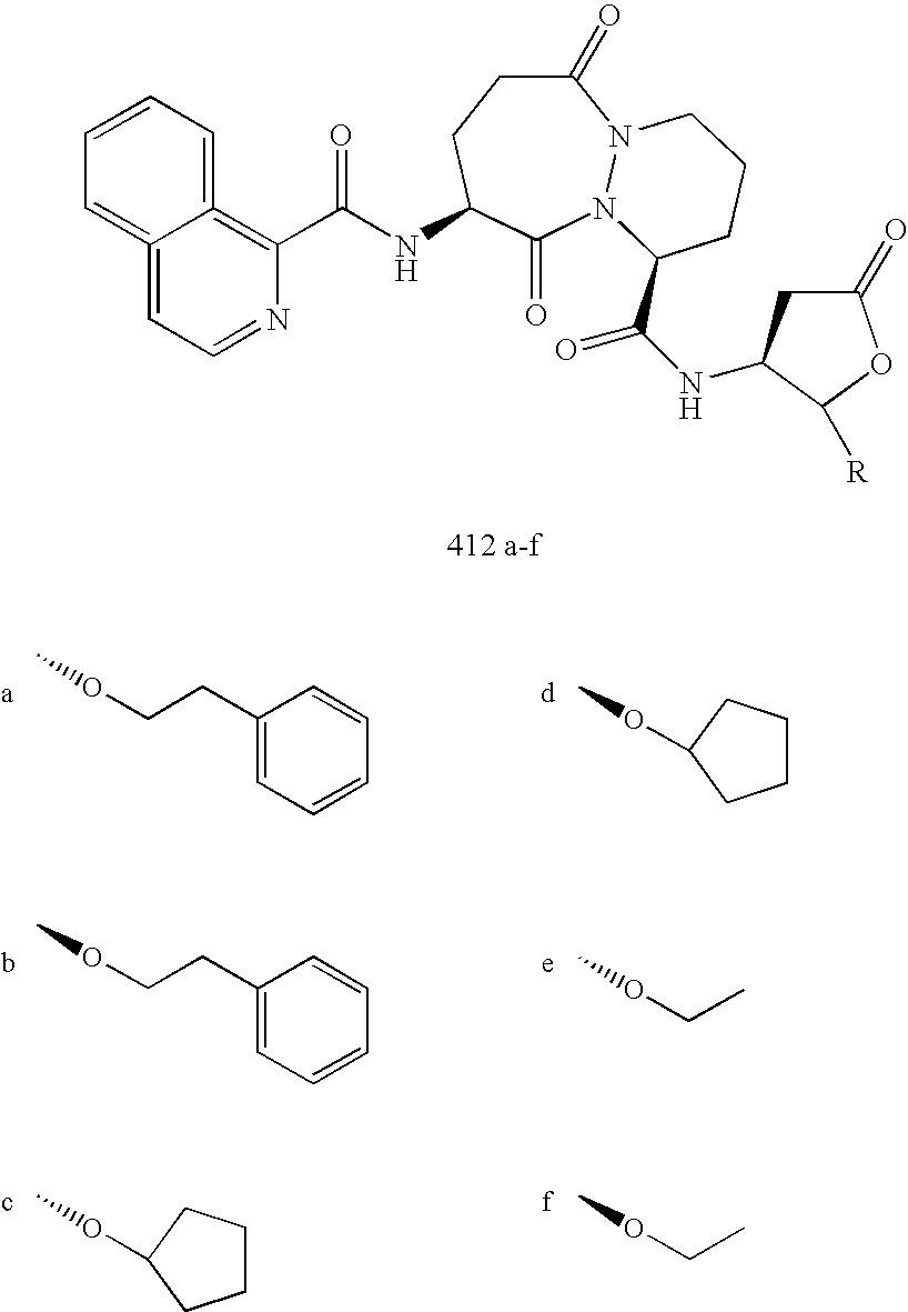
C1(=O)CCC(NC(C2=C3=CC=CC=C3=CC=N2)=O)C(=O)N2N1CCCC2C(NC1CC(=O)OC1[R])=O.C1(CCOC)=CC=CC=C1.C1CCC(OC)C1.[a].[d].C1(CCOC)=CC=CC=C1.b.[e].O(C)CC.C1CCC(OC)C1.c.[f].O(C)CC
